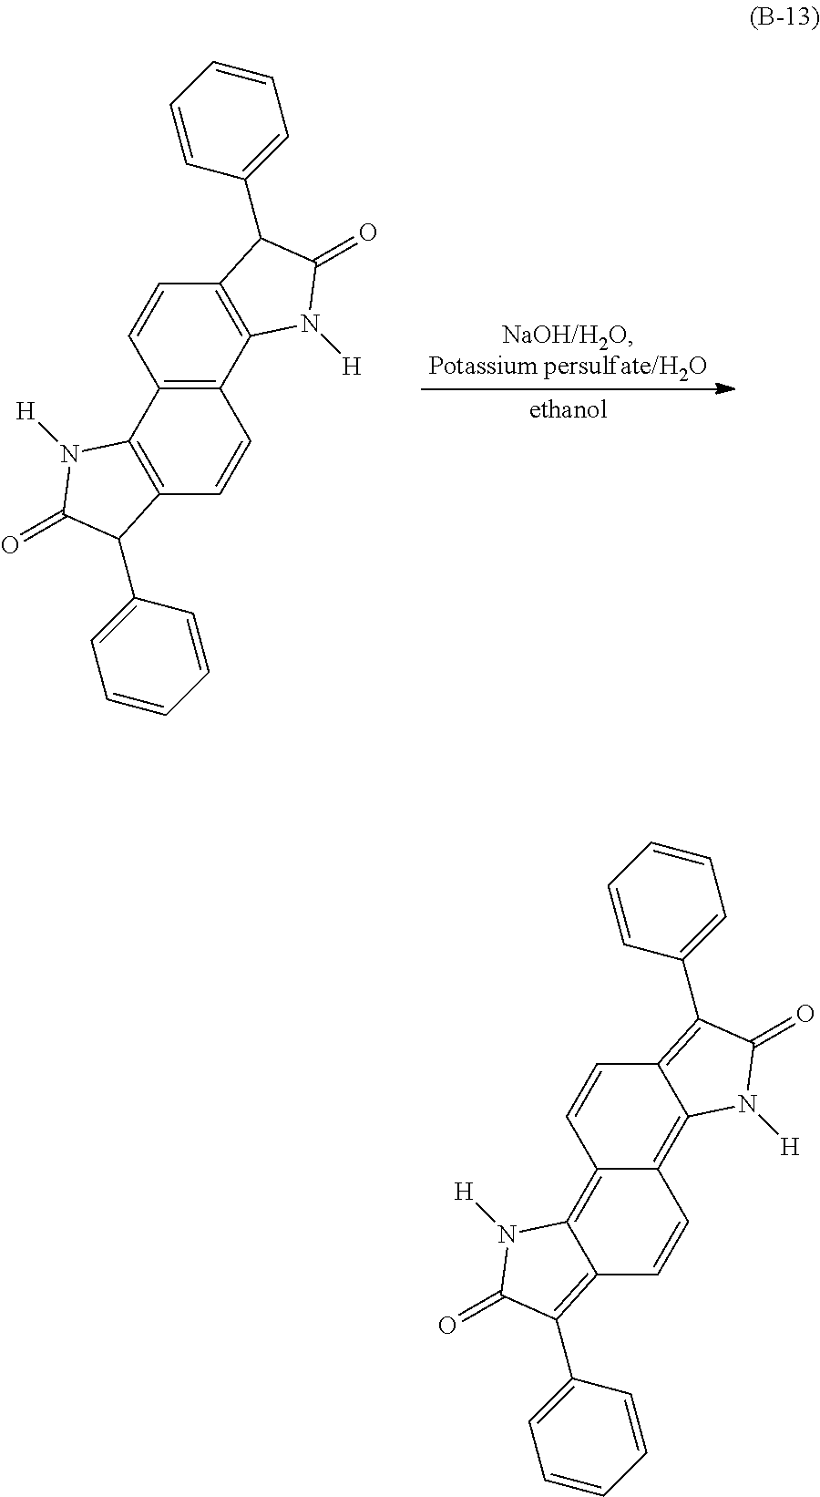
C12=C(C3=C(C=C1)C(C1=CC=CC=C1)C(=O)N3[H])C=CC1=C2N([H])C(=O)C1C1=CC=CC=C1.C12=C3C(=C(C4=CC=CC=C4)C(=O)N3[H])C=CC1=C1C(=C(C3=CC=CC=C3)C(=O)N1[H])C=C2
